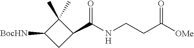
O=C(NCCC([OMe])=O)C1C(C)(C)C([BocHN])C1
